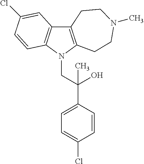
C12=C(N(CC(C3=CC=C(Cl)C=C3)(O)C)C3=C1C=C(Cl)C=C3)CCN(C)CC2
